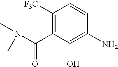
C1([F3C])=C(C(N(C)C)=O)C(O)=C(N)C=C1
